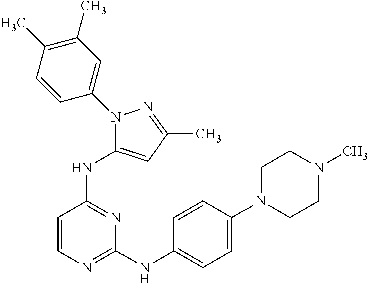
C1=CN=C(NC2=CC=C(N3CCN(C)CC3)C=C2)N=C1NC1=CC(C)=NN1C1=CC(C)=C(C)C=C1
